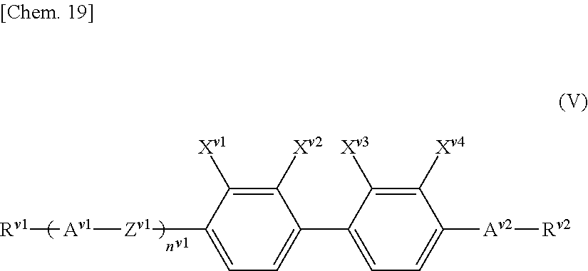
[Rv1][Av1][Zv1]C1=CC=C(C2=CC=C([Av2][Rv2])C([Xv4])=C2[Xv3])C([Xv2])=C1[Xv1]
